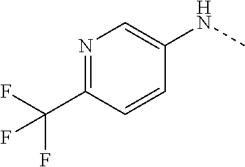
N1=C(C(F)(F)F)C=CC(NC)=C1
